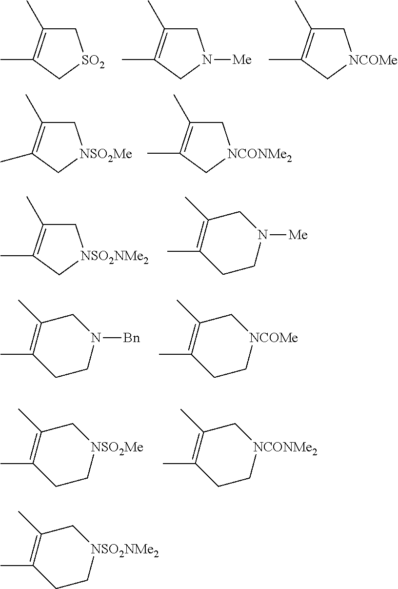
C1C(C)=C(C)C[SO2]1.C1C(C)=C(C)CN1[Me].C1C(C)=C(C)C[NCOMe]1.C1C(C)=C(C)C[NSO2Me]1.C1C(C)=C(C)C[NCONMe2]1.CC1=C(C)CN([Me])CC1.C1C(C)=C(C)C[NSO2NMe2]1.CC1=C(C)CN([Bn])CC1.CC1=C(C)C[NCOMe]CC1.CC1=C(C)C[NSO2Me]CC1.CC1=C(C)C[NCONMe2]CC1.CC1=C(C)C[NSO2NMe2]CC1
